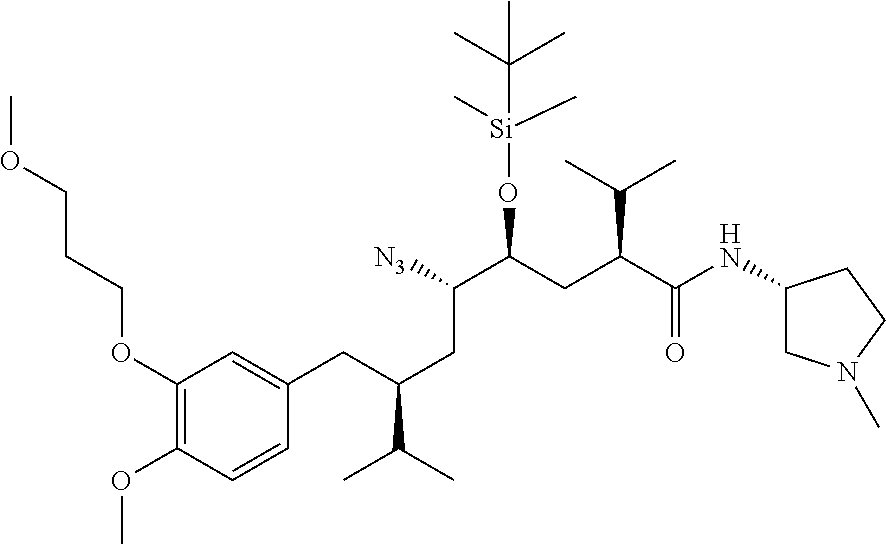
C1(OCCCOC)=C(OC)C=CC(CC(CC([N3])C(CC(C(NC2CN(C)CC2)=O)C(C)C)O[Si](C)(C)C(C)(C)C)C(C)C)=C1
